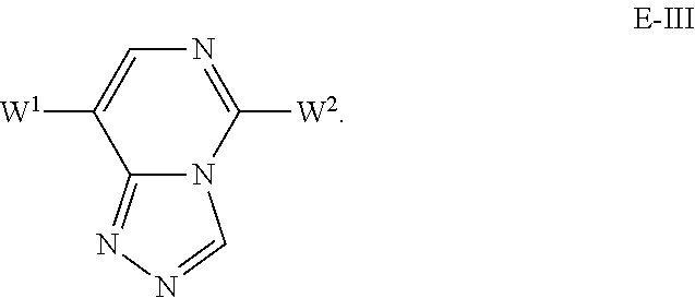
C12=NN=CN1C([W2])=NC=C2[W1]
